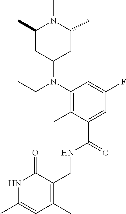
C1(N(CC)C2CC(C)N(C)C(C)C2)=C(C)C(C(=O)NCC2=C(C)C=C(C)NC2=O)=CC(F)=C1
